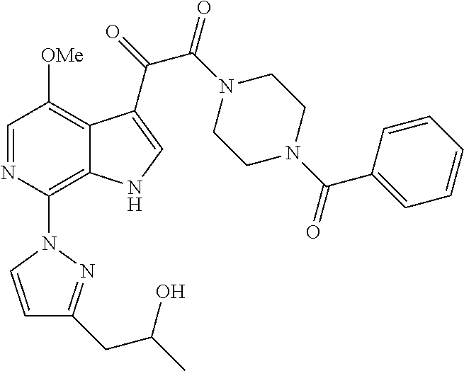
C1=NC(N2C=CC(CC(C)O)=N2)=C2C(=C1[OMe])C(C(=O)C(N1CCN(C(C3=CC=CC=C3)=O)CC1)=O)=CN2
